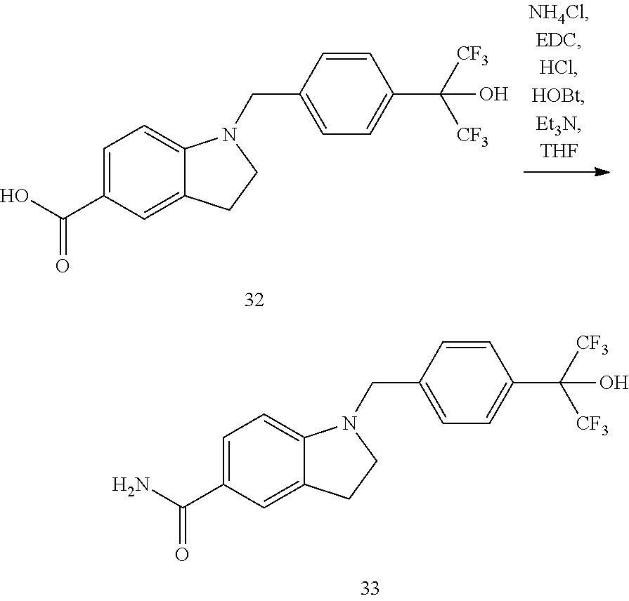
C1=C(C(=O)O)C=C2C(=C1)N(CC1=CC=C(C([CF3])([CF3])O)C=C1)CC2.C1=C(C(=O)N)C=C2C(=C1)N(CC1=CC=C(C([CF3])([CF3])O)C=C1)CC2
